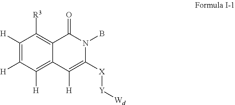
C1([H])=C([H])C([H])=C2C(=C1[R3])C(=O)N(B)C([X][Y][Wd])=C2[H]
